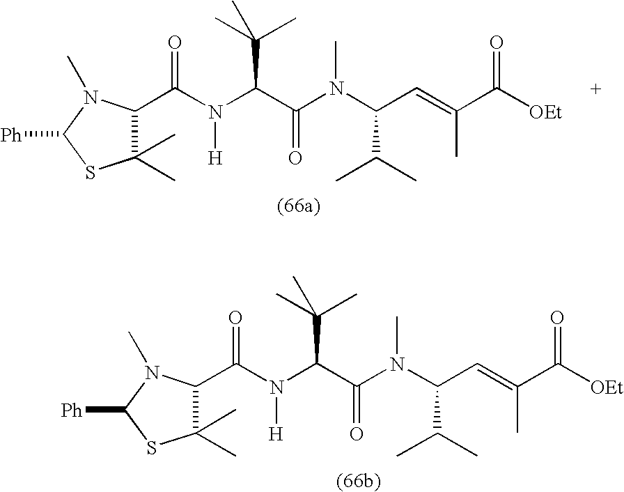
C1(C)(C)C(C(N(C(C(N(C(C=C(C([OEt])=O)C)C(C)C)C)=O)C(C)(C)C)[H])=O)N(C)C([Ph])S1.C1(C)(C)C(C(N(C(C(N(C(C=C(C([OEt])=O)C)C(C)C)C)=O)C(C)(C)C)[H])=O)N(C)C([Ph])S1
